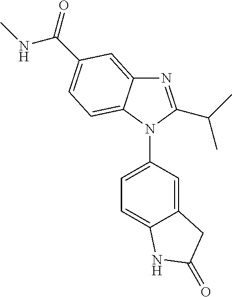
C1(N2C(C(C)C)=NC3=CC(C(NC)=O)=CC=C23)=CC=C2C(=C1)CC(=O)N2
